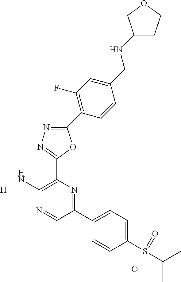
[H].O.C1(C2=C(F)C=C(CNC3CCOC3)C=C2)=NN=C(C2=C(N)N=CC(C3=CC=C(S(C(C)C)=O)C=C3)=N2)O1
